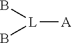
[L](B)(B)[A]
